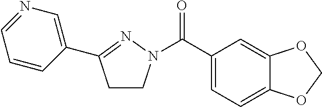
C1(C(=O)N2CCC(C3=CN=CC=C3)=N2)=CC=C2C(=C1)OCO2
